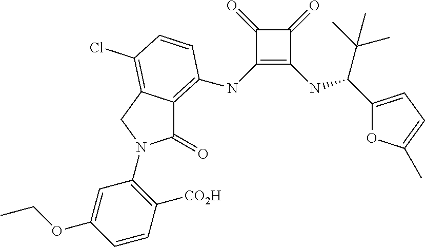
C1(=O)C(NC2=C3C(=O)N(C4=C([CO2H])C=CC(OCC)=C4)CC3=C(Cl)C=C2)=C(NC(C(C)(C)C)C2=CC=C(C)O2)C1=O
